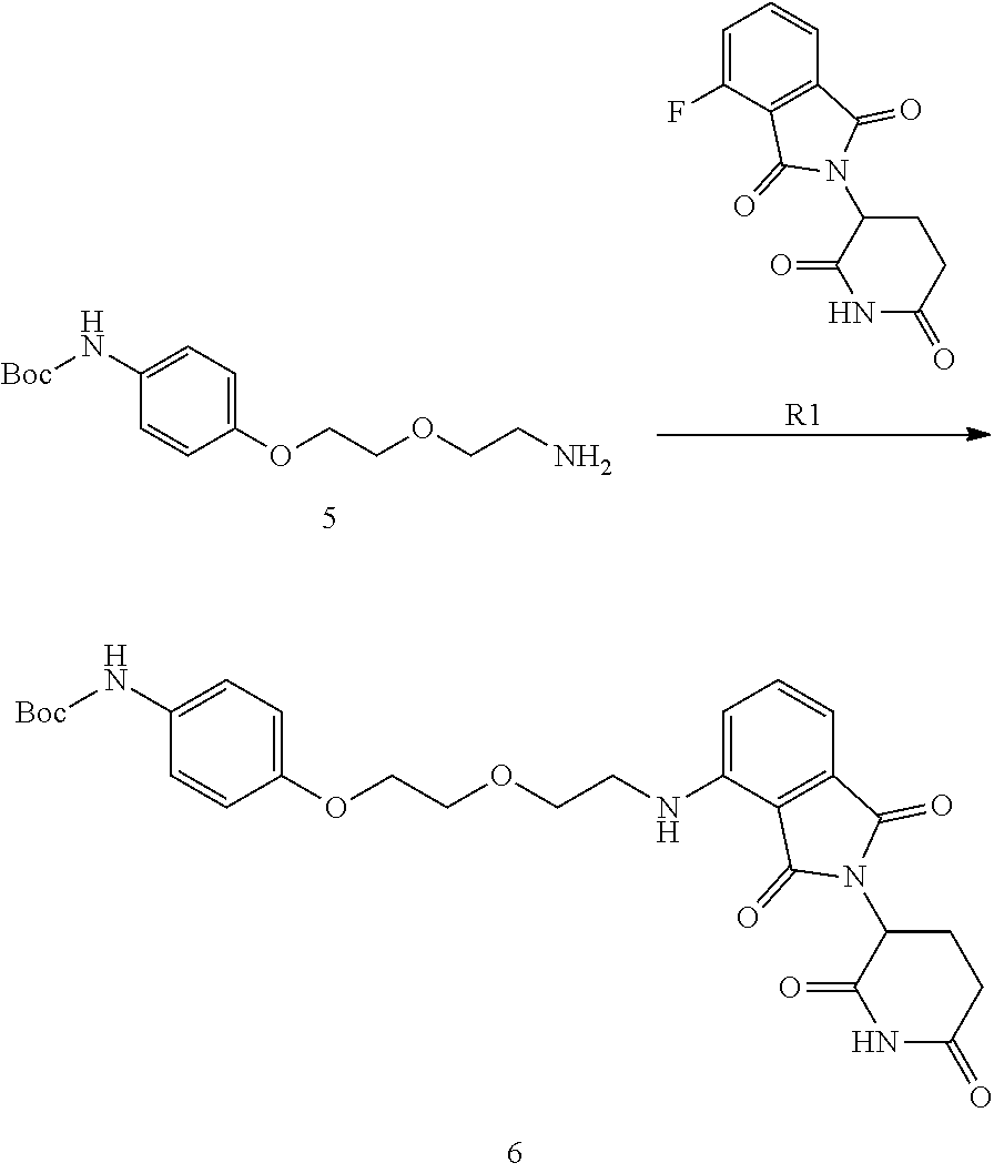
O(CCOCCNC1=CC=CC2=C1C(=O)N(C1C(=O)NC(=O)CC1)C2=O)C1=CC=C(N[Boc])C=C1.O(CCOCCN)C1=CC=C(N[Boc])C=C1.[R1].FC1=CC=CC2=C1C(=O)N(C1C(=O)NC(=O)CC1)C2=O
